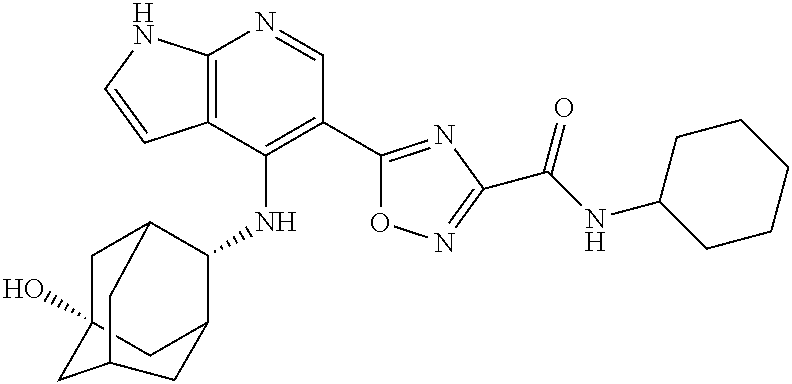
C12=C(C(NC3C4CC5(O)CC3CC(C5)C4)=C(C3=NC(C(NC4CCCCC4)=O)=NO3)C=N1)C=CN2
